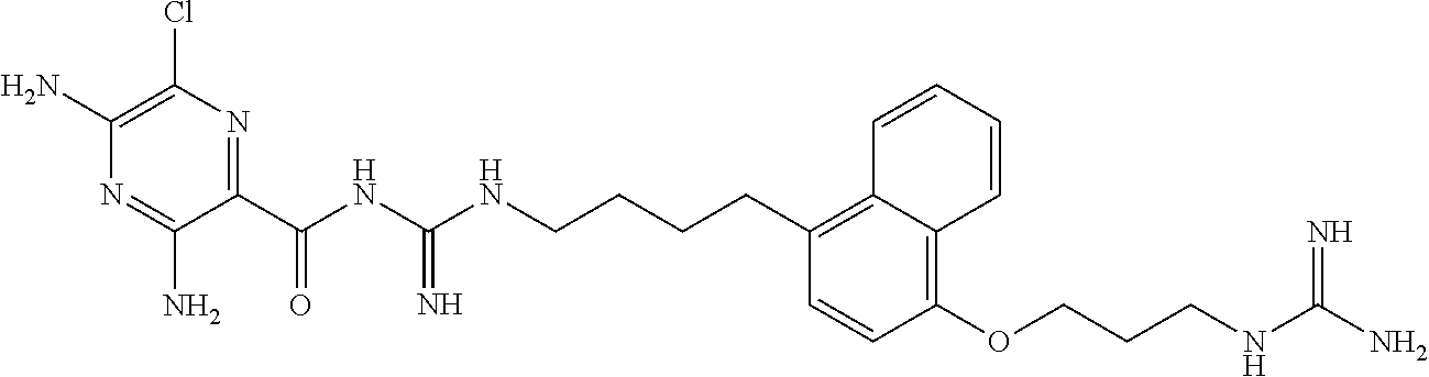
C1(Cl)=C(N)N=C(N)C(C(NC(NCCCCC2=C3C(=C(OCCCNC(N)=N)C=C2)C=CC=C3)=N)=O)=N1
